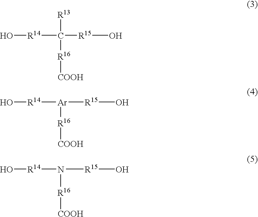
O[R14]C([R13])([R16][COOH])[R15]O.O[R14][Ar]([R16][COOH])[R15]O.O[R14]N([R16][COOH])[R15]O
